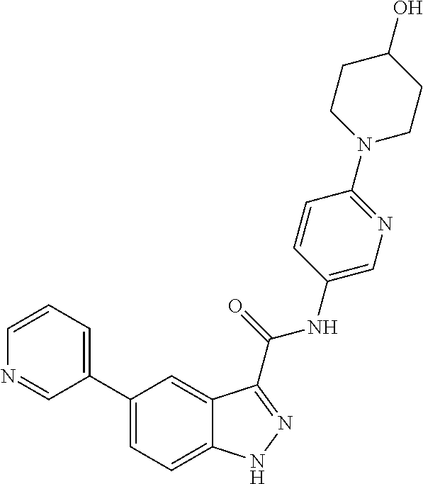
C1=CN=CC(C2=CC=C3C(=C2)C(C(NC2=CN=C(N4CCC(O)CC4)C=C2)=O)=NN3)=C1
